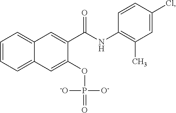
C1=CC=C2C(=C1)C=C(C(=O)NC1=C(C)C=C(Cl)C=C1)C(OP(=O)([O-])[-O])=C2
